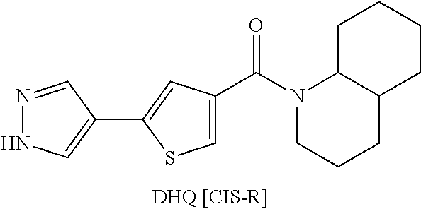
C1=C(C(N2CCCC3C2CCCC3)=O)C=C(C2=CNN=C2)S1
